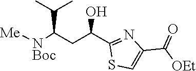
C(C(CC(C1=NC(C([OEt])=O)=CS1)O)[NBoc][Me])(C)C
